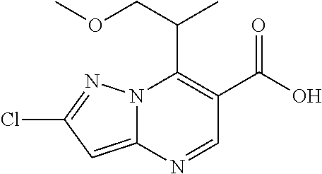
N12C(=CC(Cl)=N1)N=CC(C(O)=O)=C2C(COC)C
